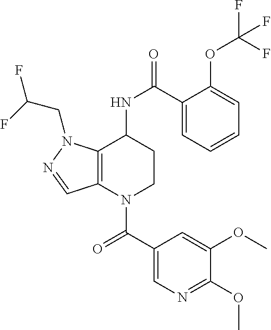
C1(C(=O)N2CCC(NC(=O)C3=CC=CC=C3OC(F)(F)F)C3=C2C=NN3CC(F)F)=CN=C(OC)C(OC)=C1
